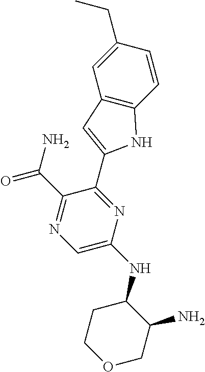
C1(CC)=CC2=C(C=C1)NC(C1=NC(NC3CCOCC3N)=CN=C1C(N)=O)=C2
